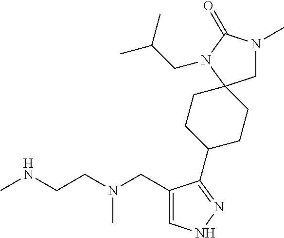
CNCCN(CC1=CNN=C1C1CCC2(CC1)CN(C)C(=O)N2CC(C)C)C
